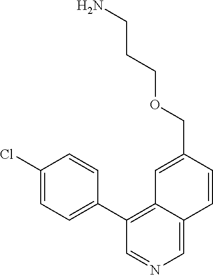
C1(C2=C3C(=CN=C2)C=CC(COCCCN)=C3)=CC=C(Cl)C=C1
